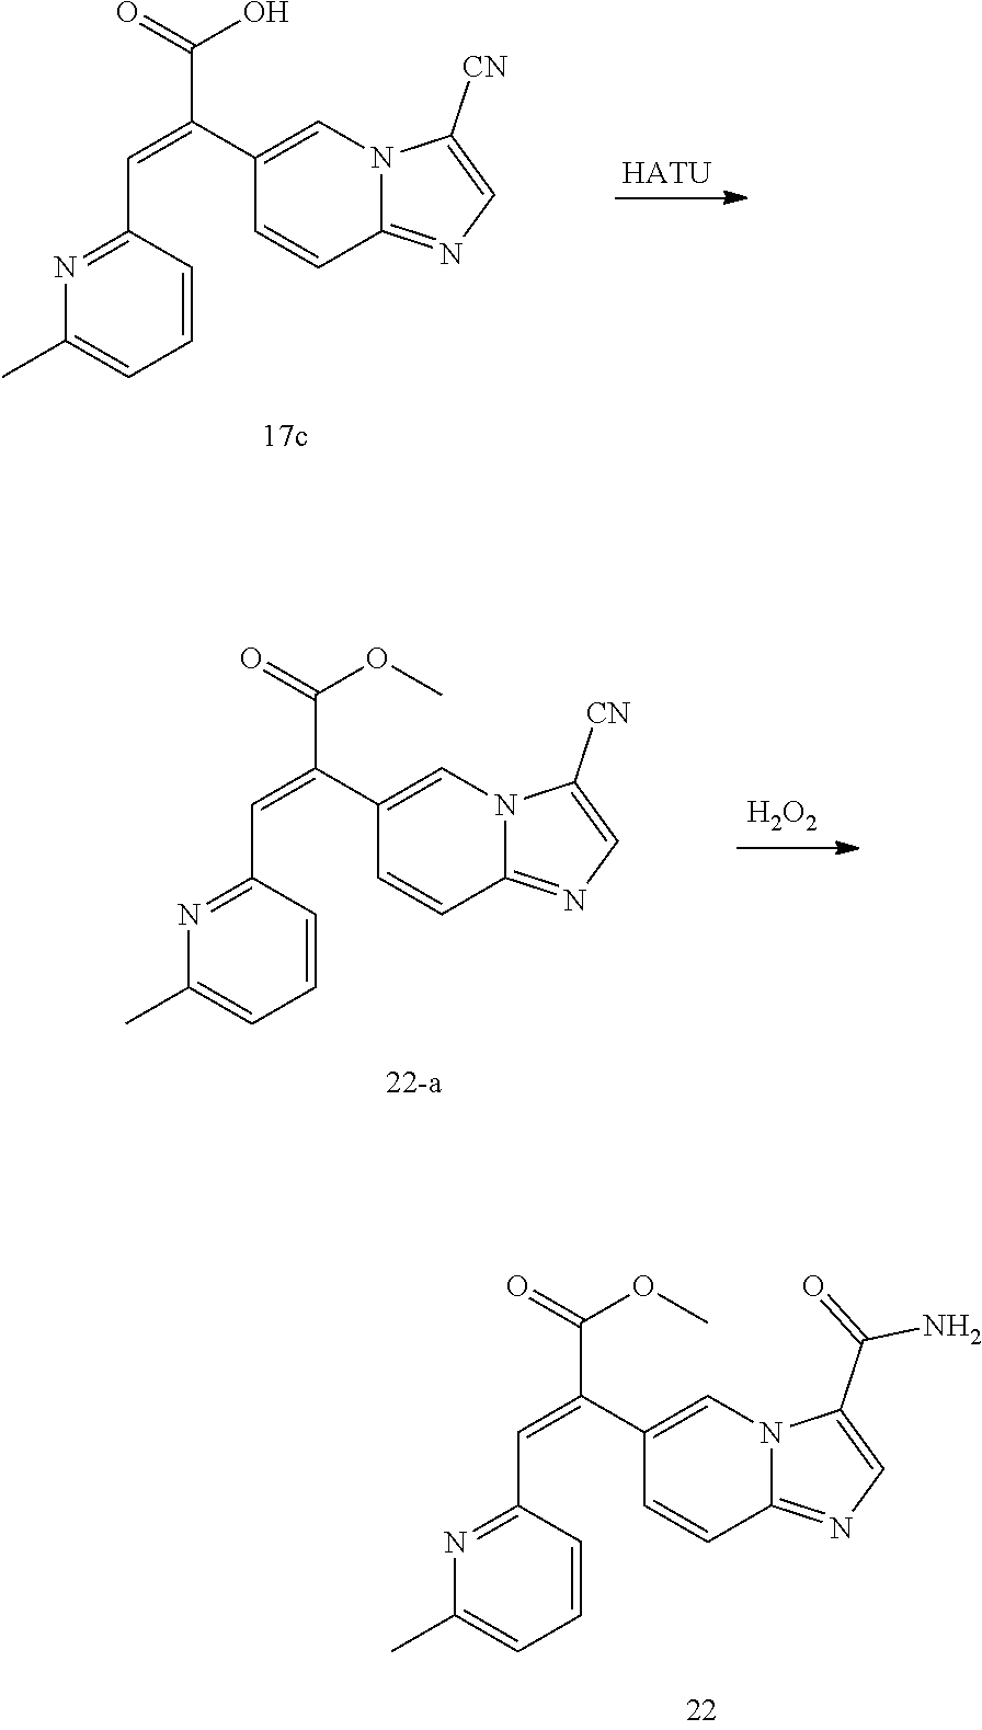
C1(C)=CC=CC(C=C(C2=CN3C(=NC=C3C(=O)N)C=C2)C(OC)=O)=N1.C1(C)=CC=CC(C=C(C2=CN3C(=NC=C3[CN])C=C2)C(O)=O)=N1.[HATU].C1(C)=CC=CC(C=C(C2=CN3C(=NC=C3[CN])C=C2)C(OC)=O)=N1.[H2O2]
